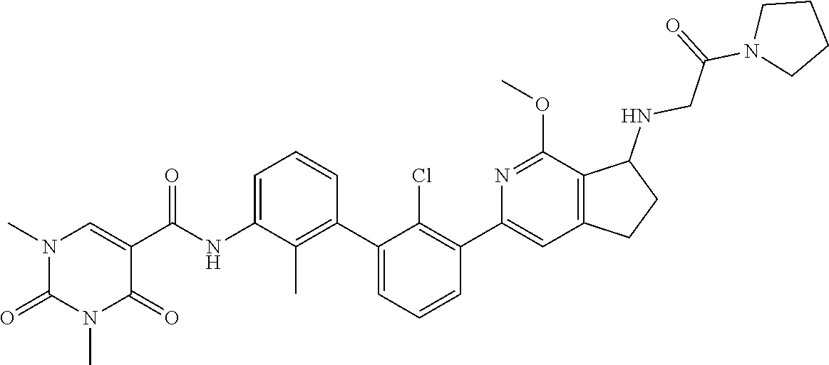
N1(C)C(=O)N(C)C=C(C(=O)NC2=CC=CC(C3=CC=CC(C4=CC5=C(C(NCC(N6CCCC6)=O)CC5)C(OC)=N4)=C3Cl)=C2C)C1=O
